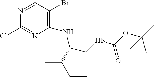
C1(NC(CNC(OC(C)(C)C)=O)C(CC)C)=C(Br)C=NC(Cl)=N1
